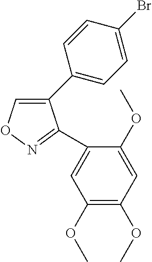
C1(C2=CC=C(Br)C=C2)=CON=C1C1=CC(OC)=C(OC)C=C1OC
